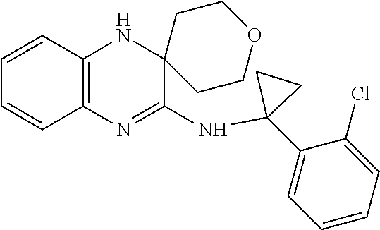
C1=CC2=C(C=C1)N=C(NC1(C3=CC=CC=C3Cl)CC1)C1(N2)CCOCC1
